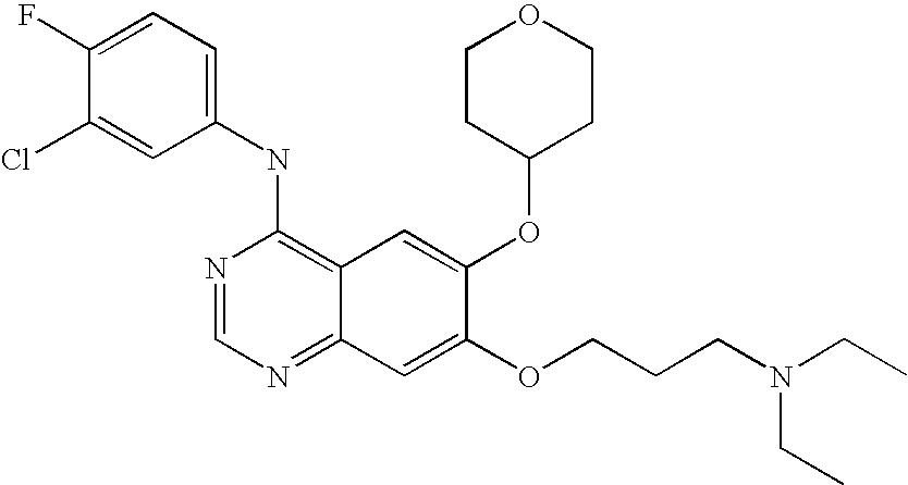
C1=C(Cl)C(F)=CC=C1NC1=C2C(=NC=N1)C=C(OCCCN(CC)CC)C(OC1CCOCC1)=C2
